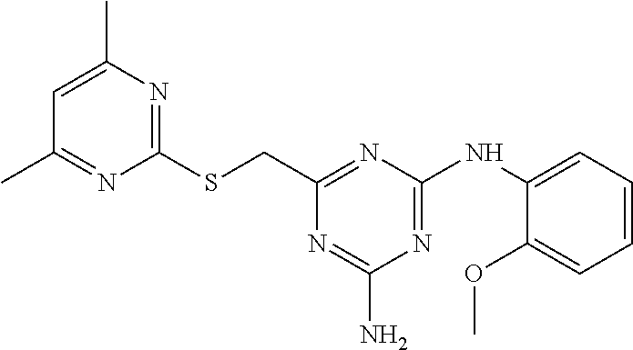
C1(SCC2=NC(NC3=CC=CC=C3OC)=NC(N)=N2)=NC(C)=CC(C)=N1
